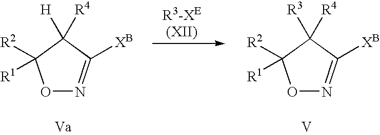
O1N=C([XB])C([H])([R4])C1([R1])[R2].O1N=C([XB])C([R3])([R4])C1([R1])[R2].[V]
